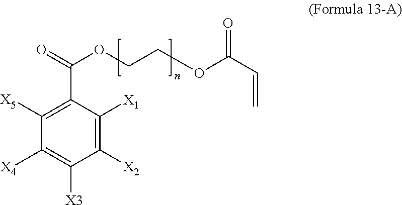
C1([X2])=C([X1])C(C(=O)OCCOC(C=C)=O)=C([X5])C([X4])=C1[X3]
